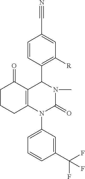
C1(C(F)(F)F)=CC(N2C(=O)N(C)C(C3=C([R])C=C(C#N)C=C3)C3=C2CCCC3=O)=CC=C1
